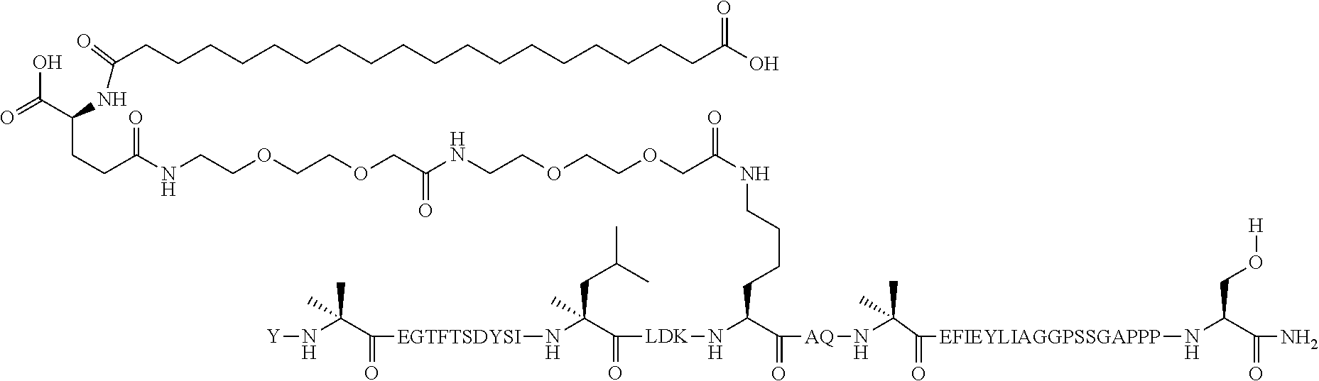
C(CCCCCCCCCCCCCCCCCCC(O)=O)(NC(C(=O)O)CCC(NCCOCCOCC(NCCOCCOCC(NCCCCC(C(=O)[AQ]NC(C(=O)[EFIEYLIAGGPSSGAPPP]NC(C(=O)N)CO[H])(C)C)N[LDK]C(C(N[EGTFTSDYSI]C(C(N[Y])(C)C)=O)(C)CC(C)C)=O)=O)=O)=O)=O
